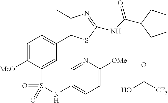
OC([CF3])=O.C1=C([MeO])C(S(=O)(=O)NC2=CC=C([OMe])N=C2)=CC(C2=C(C)N=C(NC(=O)C3CCCC3)S2)=C1
